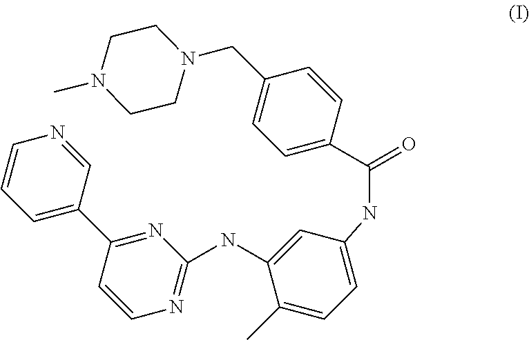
N(C(=O)C1=CC=C(CN2CCN(C)CC2)C=C1)C1=CC=C(C)C(NC2=NC=CC(C3=CC=CN=C3)=N2)=C1
